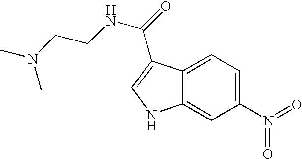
C1(N(=O)=O)=CC=C2C(=C1)NC=C2C(NCCN(C)C)=O
